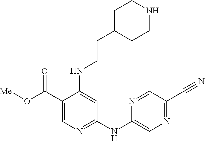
N1=CC(C#N)=NC=C1NC1=NC=C(C(O[Me])=O)C(NCCC2CCNCC2)=C1
